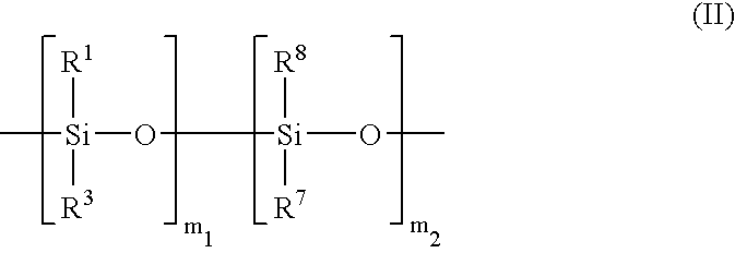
C[Si]([R1])([R3])O[Si](OC)([R8])[R7]
